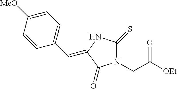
N1(CC([OEt])=O)C(=S)NC(=CC2=CC=C([MeO])C=C2)C1=O
